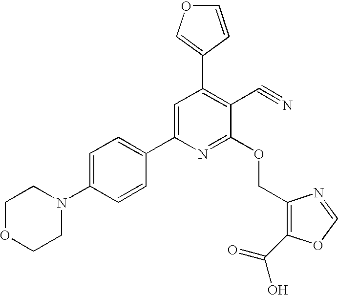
C1=C(N2CCOCC2)C=CC(C2=CC(C3=COC=C3)=C(C#N)C(OCC3=C(C(=O)O)OC=N3)=N2)=C1
